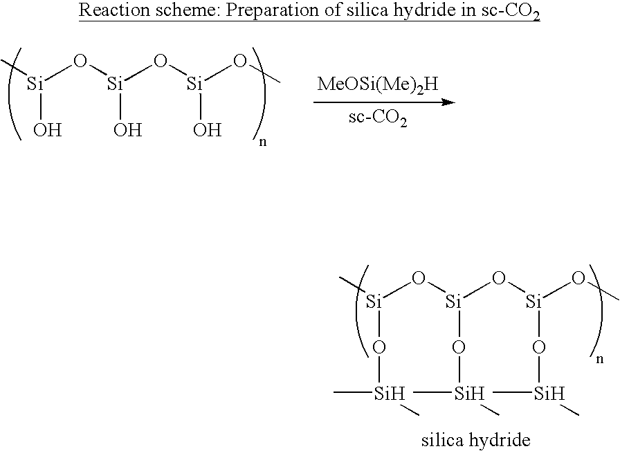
C[Si](O[Si](O[Si](OC)O[Si](C)C)O[Si](C)C)O[Si](C)C.C[Si](O[Si](O[Si](OC)O)O)O.[MeOSi(Me)2H]
